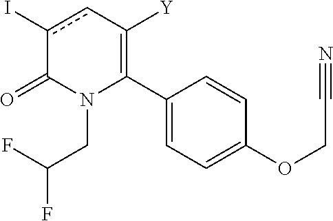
C1(C2=C([Y])cc(I)C(=O)N2CC(F)F)=CC=C(OCC#N)C=C1
